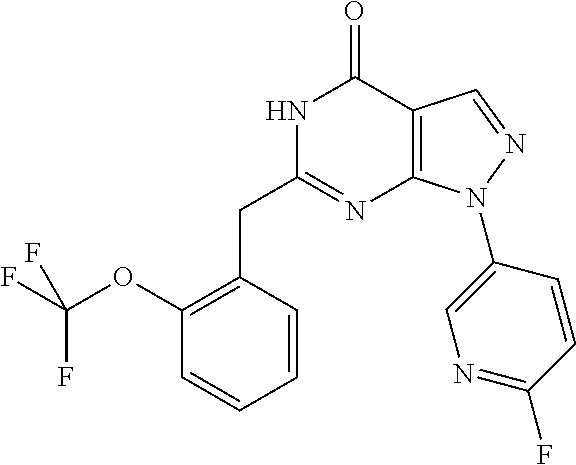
N1C(CC2=C(OC(F)(F)F)C=CC=C2)=NC2=C(C1=O)C=NN2C1=CN=C(F)C=C1
